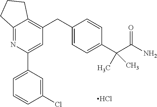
C12=NC(C3=CC=CC(Cl)=C3)=CC(CC3=CC=C(C(C(N)=O)(C)C)C=C3)=C1CCC2.Cl
